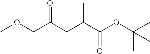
C(CC(C(OC(C)(C)C)=O)C)(COC)=O
